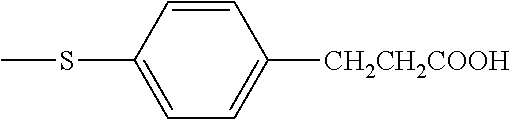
CSC1=CC=C([CH2CH2COOH])C=C1
